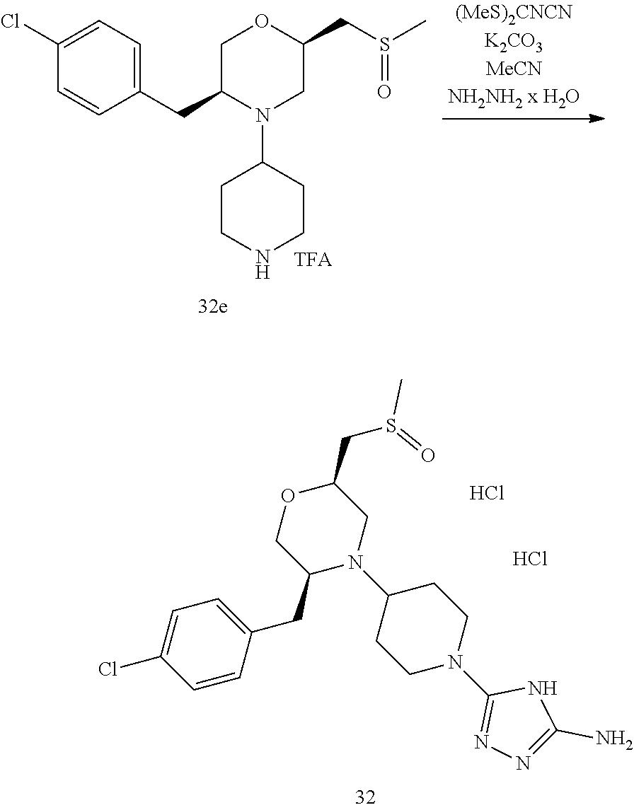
C1(Cl)=CC=C(CC2N(C3CCNCC3)CC(CS(C)=O)OC2)C=C1.C1(CS(=O)C)OCC(CC2=CC=C(Cl)C=C2)N(C2CCN(C3=NN=C(N)N3)CC2)C1.Cl.Cl
